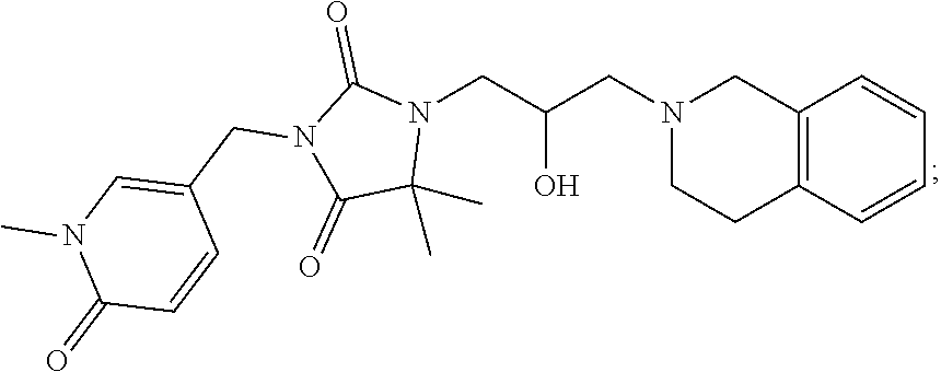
C12=C(C=CC=C1)CCN(CC(CN1C(=O)N(CC3=CN(C)C(=O)C=C3)C(=O)C1(C)C)O)C2
